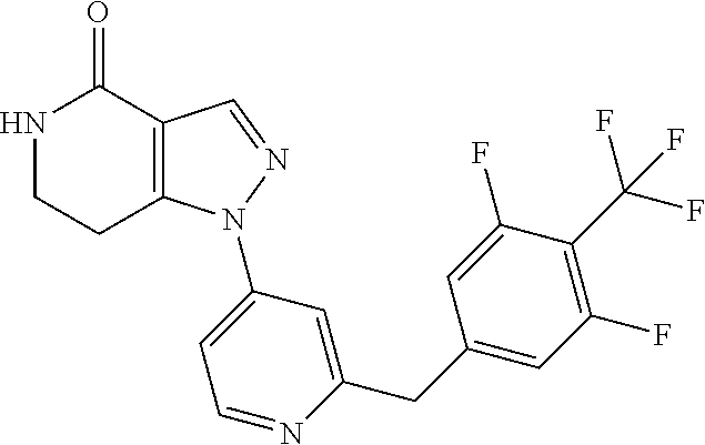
C12=C(C=NN1C1=CC=NC(CC3=CC(F)=C(C(F)(F)F)C(F)=C3)=C1)C(=O)NCC2
